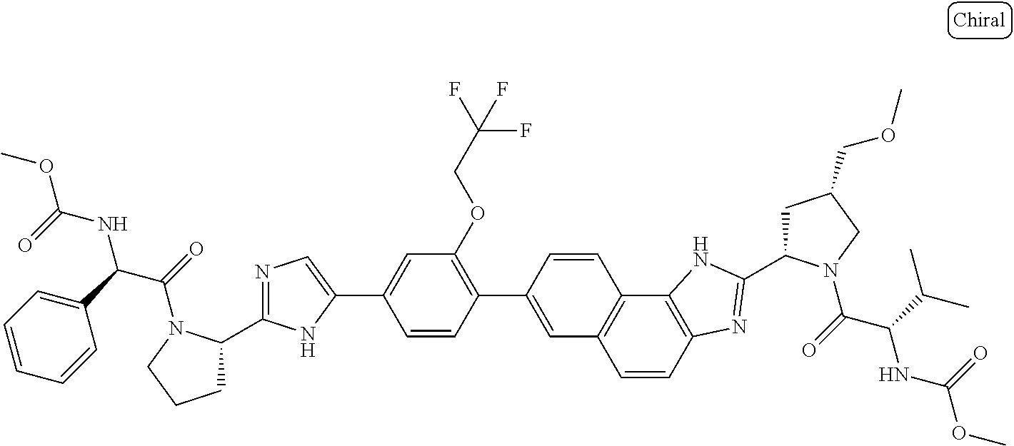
C1=CC2=C(C3=C1C=C(C1=C(OCC(F)(F)F)C=C(C4=CN=C(C5CCCN5C(=O)C(C5=CC=CC=C5)NC(OC)=O)N4)C=C1)C=C3)NC(C1CC(COC)CN1C(=O)C(C(C)C)NC(OC)=O)=N2
